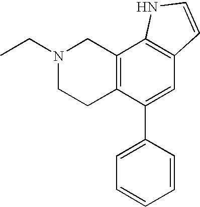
C12=C(C(C3=CC=CC=C3)=CC3=C1NC=C3)CCN(CC)C2
